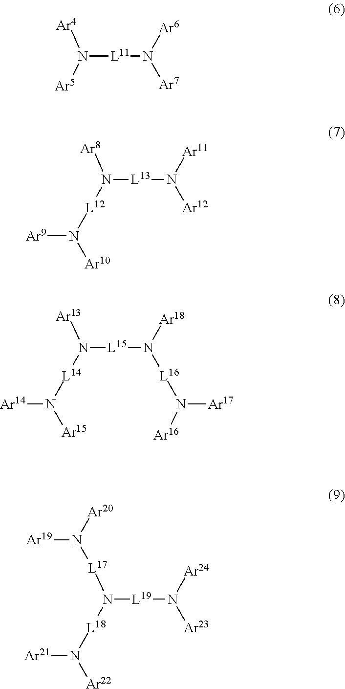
N([L11]N([Ar6])[Ar7])([Ar4])[Ar5].N([L13]N([Ar11])[Ar12])([Ar8])[L12]N([Ar10])[Ar9].N([L15]N([Ar18])[L16]N([Ar17])[Ar16])([Ar13])[L14]N([Ar15])[Ar14].N([L19]N([Ar24])[Ar23])([L17]N([Ar19])[Ar20])[L18]N([Ar22])[Ar21]
